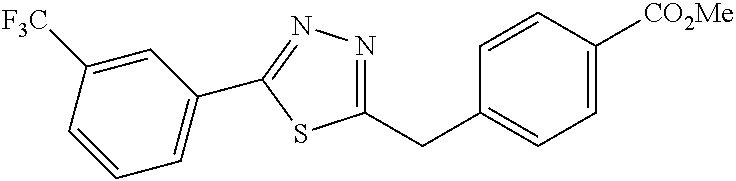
C1=CC([CO2Me])=CC=C1CC1=NN=C(C2=CC=CC([F3C])=C2)S1
